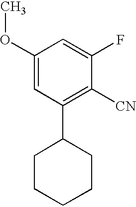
C1(OC)=CC(C2CCCCC2)=C([CN])C(F)=C1
